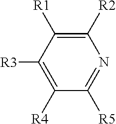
C1([R2])=C([R1])C([R3])=C([R4])C([R5])=N1
